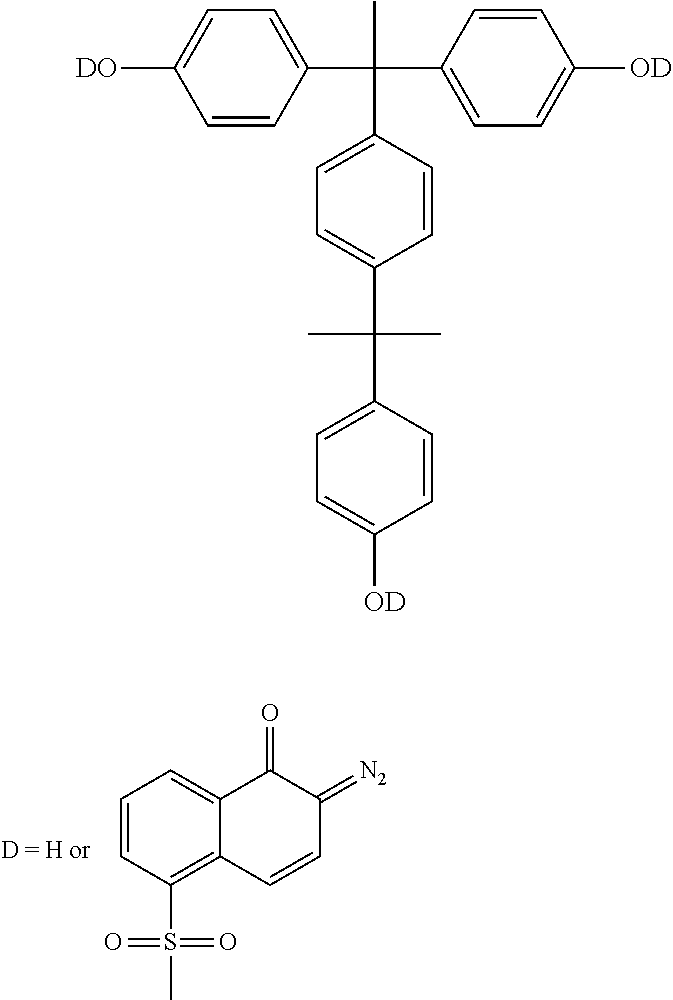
C1=CC(S(C)(=O)=O)=C2C(=C1)C(=O)C(=[N2])C=C2.C1=CC(C(C2=CC=C([OD])C=C2)(C)C2=CC=C(C(C3=CC=C([OD])C=C3)(C)C)C=C2)=CC=C1[DO]
